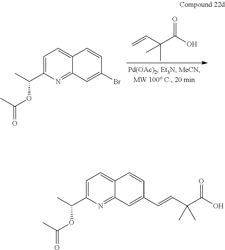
C=CC(C(O)=O)(C)C.C1=C(C(C)OC(=O)C)N=C2C(=C1)C=CC(Br)=C2.C1=C(C(C)OC(=O)C)N=C2C(=C1)C=CC(C=CC(C(O)=O)(C)C)=C2
